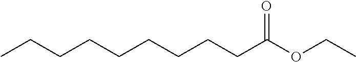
CCCCCCCCCC(OCC)=O
